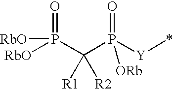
C(P([Y]*)(=O)[ORb])(P([RbO])(=O)[RbO])([R1])[R2]
